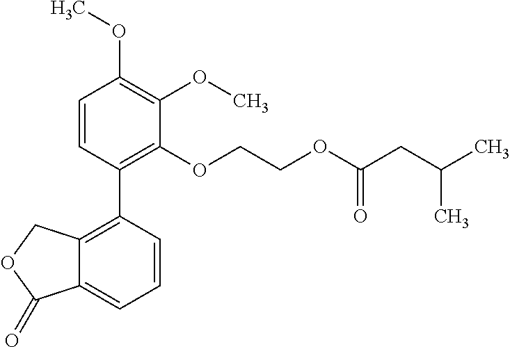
C1=CC(C2=C3C(=CC=C2)C(=O)OC3)=C(OCCOC(CC(C)C)=O)C(OC)=C1OC
